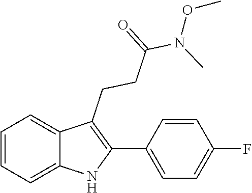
C1=CC=C2C(=C1)C(CCC(=O)N(OC)C)=C(C1=CC=C(F)C=C1)N2
